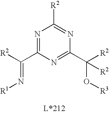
N1=C(C([R2])=N[R1])N=C(C([R2])(O[R3])[R2])N=C1[R2]
